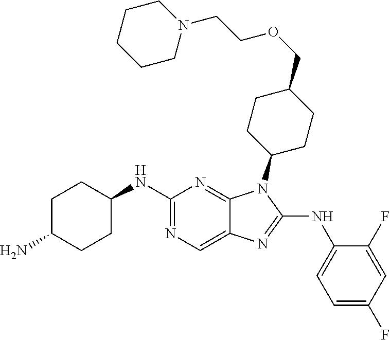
N1=C(NC2CCC(N)CC2)N=C2C(=C1)N=C(NC1=CC=C(F)C=C1F)N2C1CCC(COCCN2CCCCC2)CC1
